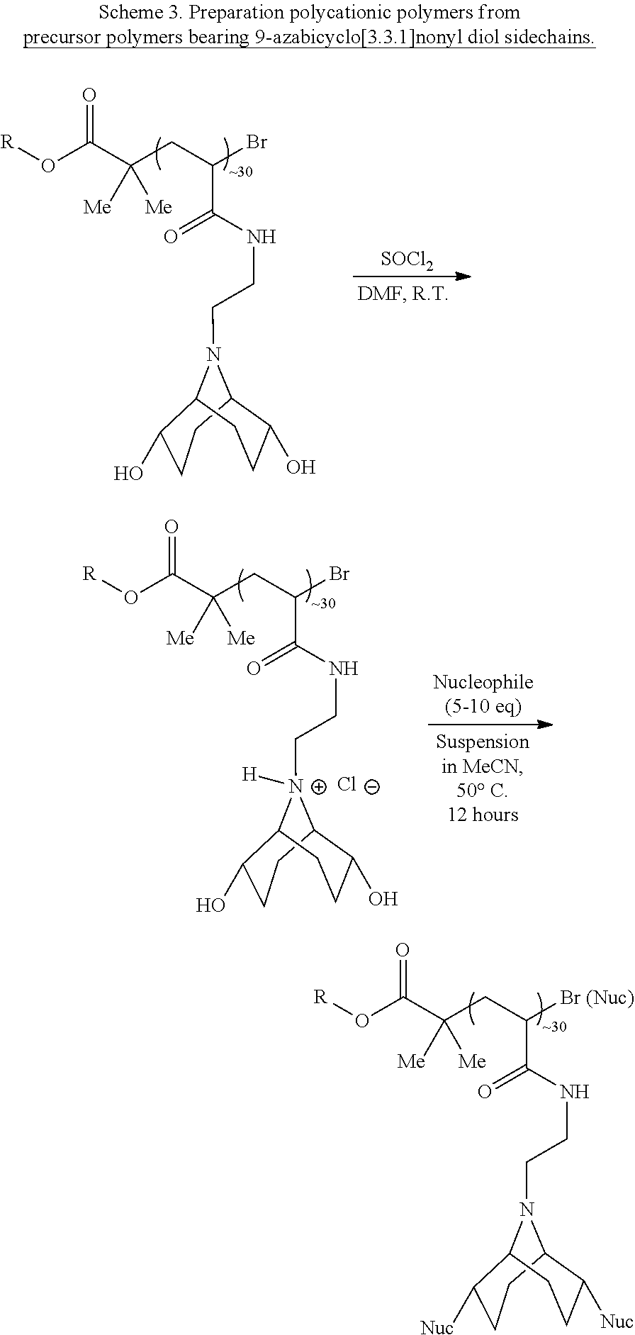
C1(O)CCC2C(O)CCC1N2CCNC(C(CC(C(O[R])=O)([Me])[Me])Br)=O.[SOCl2].C1(O)CCC2C(O)CCC1[N+]2(CCNC(C(CC(C(O[R])=O)([Me])[Me])Br)=O)[H].[Cl-].C1([Nuc])CCC2C([Nuc])CCC1N2CCNC(C(CC(C(O[R])=O)([Me])[Me])[Br (Nuc)])=O
